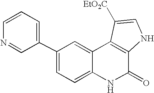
C1(C2=CC=CN=C2)=CC=C2C(=C1)C1=C(C(=O)N2)NC=C1[EtO2C]
